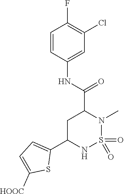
C1C(C2=CC=C([HOOC])S2)NS(=O)(=O)N(C)C1C(NC1=CC(Cl)=C(F)C=C1)=O
